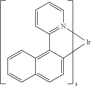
C1=CC=CN2=C1C1=C3C(=CC=C1[Ir]2)C=CC=C3
